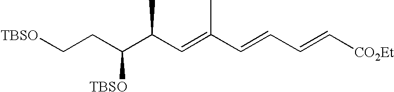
C(CC(C(C=C(C=CC=C[CO2Et])C)C)[TBSO])[TBSO]
